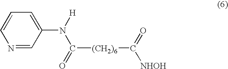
N1=CC(N([H])C(=O)[(CH2)6]C([NHOH])=O)=CC=C1
